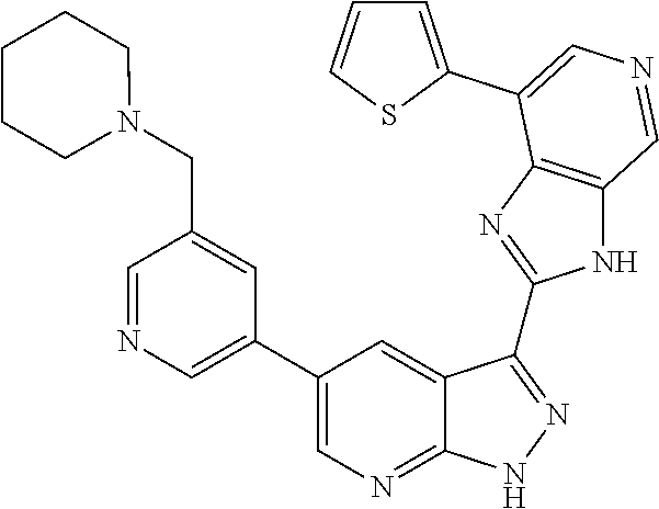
C1=NC=C(C2=CN=C3C(=C2)C(C2=NC4=C(N2)C=NC=C4C2=CC=CS2)=NN3)C=C1CN1CCCCC1
